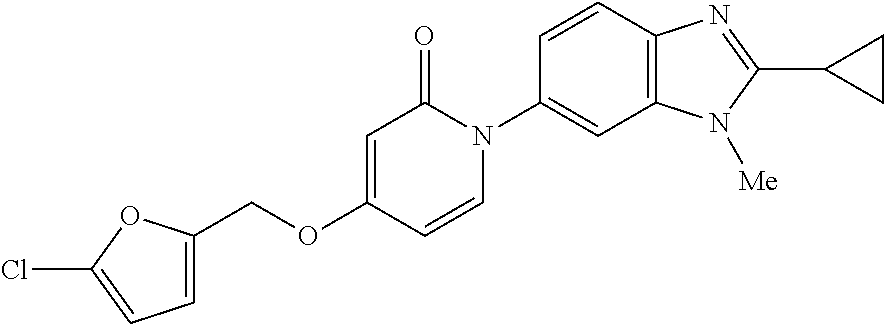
C(OC1=CC(=O)N(C2=CC3=C(C=C2)N=C(C2CC2)N3[Me])C=C1)C1=CC=C(Cl)O1
